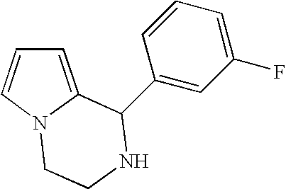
C1=C2N(C=C1)CCNC2C1=CC(F)=CC=C1
